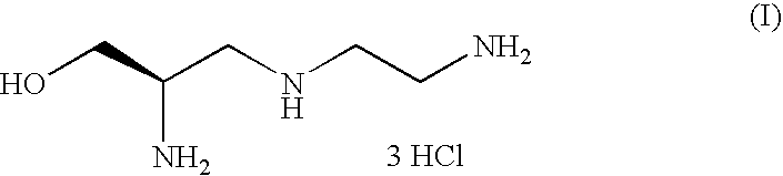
OCC(CNCCN)N.[3 HCl]
